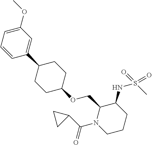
C1(OC)=CC=CC(C2CCC(OCC3N(C(=O)C4CC4)CCCC3NS(C)(=O)=O)CC2)=C1
